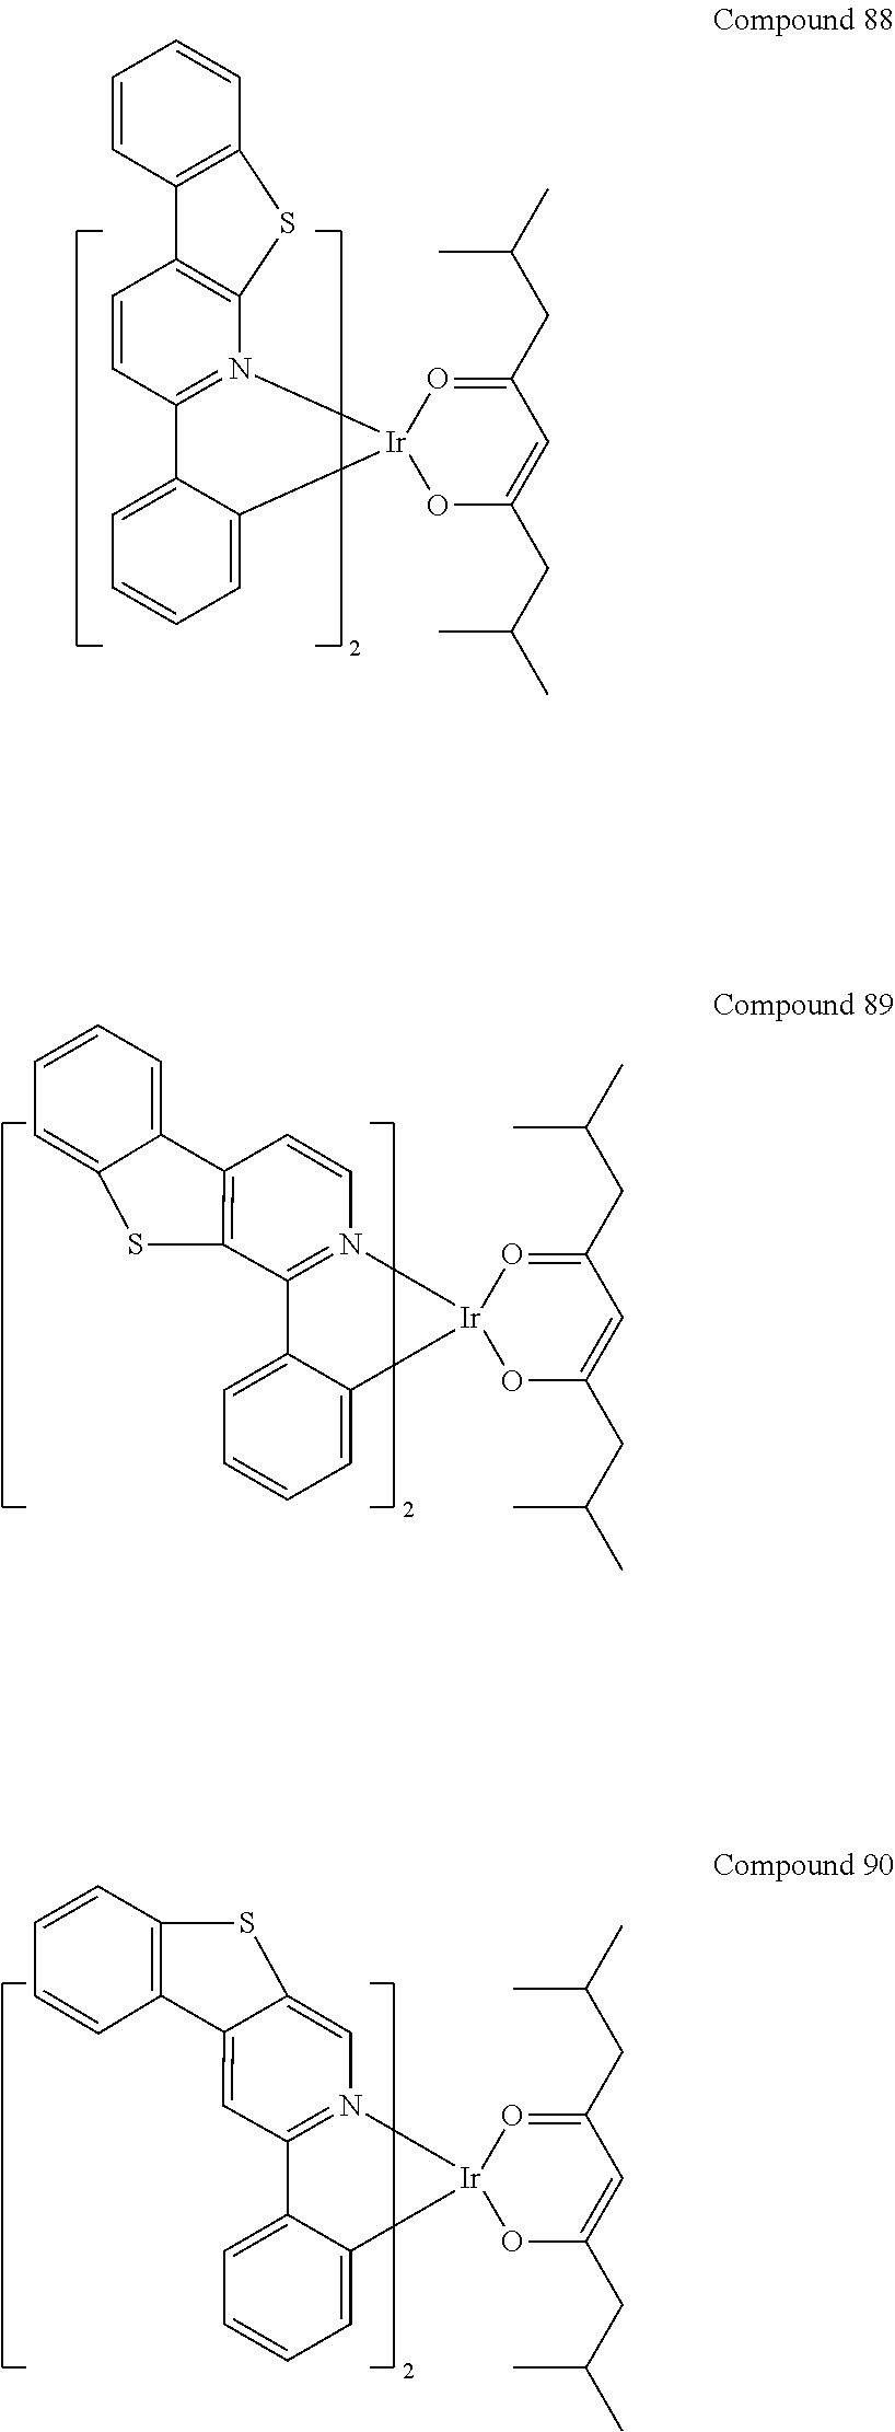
C12=N(C=CC3=C1SC1=CC=CC=C31)[Ir]1(C3=CC=CC=C23)OC(CC(C)C)=CC(CC(C)C)=O1.C1=CC2=C(N3=C1C1=CC=CC=C1[Ir]31OC(CC(C)C)=CC(CC(C)C)=O1)SC1=C2C=CC=C1.S1C2=CN3=C(C4=CC=CC=C4[Ir]34OC(CC(C)C)=CC(CC(C)C)=O4)C=C2C2=C1C=CC=C2
